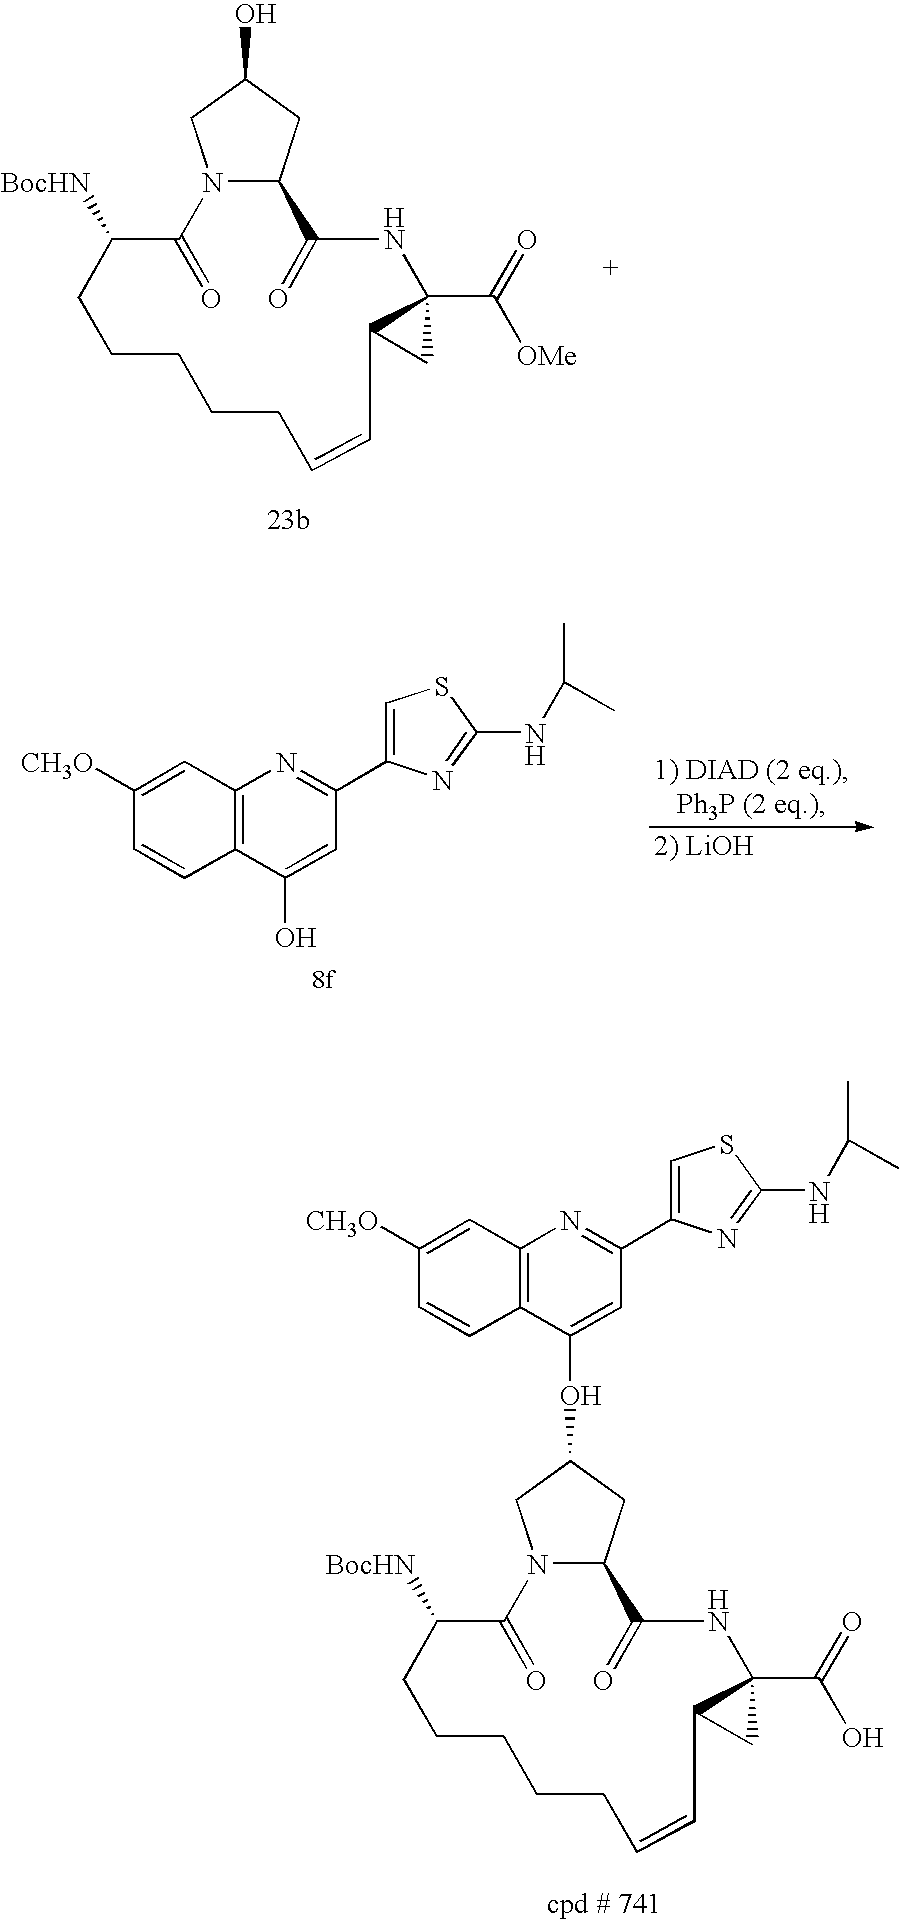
N12C(CC(O)C1)C(=O)NC1(C([OMe])=O)C(C1)C=CCCCCCC([BocHN])C2=O.C1=CC([CH3O])=CC2=C1C(O)=CC(C1=CSC(NC(C)C)=N1)=N2.N12C(CC(OC3=CC(C4=CSC(NC(C)C)=N4)=NC4=C3C=CC([CH3O])=C4)C1)C(=O)NC1(C(O)=O)C(C1)C=CCCCCCC([BocHN])C2=O
